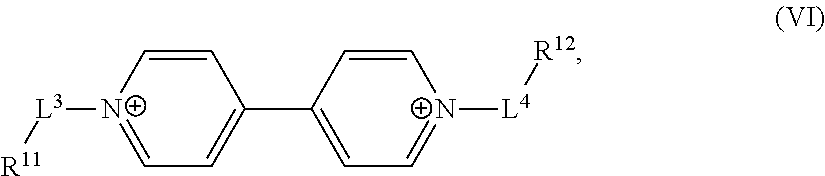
C1(C2=CC=[N+]([L4][R12])C=C2)=CC=[N+]([L3][R11])C=C1
